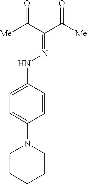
C1=C(NN=C(C([Me])=O)C([Me])=O)C=CC(N2CCCCC2)=C1
